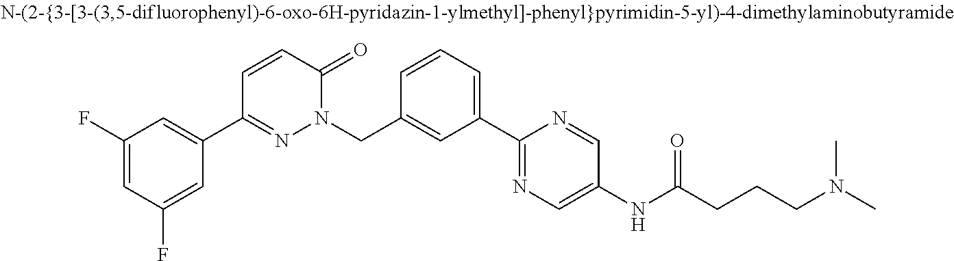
C1=CC(CN2N=C(C3=CC(F)=CC(F)=C3)C=CC2=O)=CC(C2=NC=C(NC(CCCN(C)C)=O)C=N2)=C1
